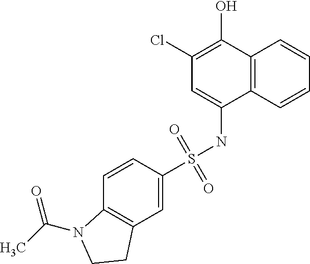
C12=C(C=CC=C1)C(NS(C1=CC3=C(C=C1)N(C(=O)C)CC3)(=O)=O)=CC(Cl)=C2O
